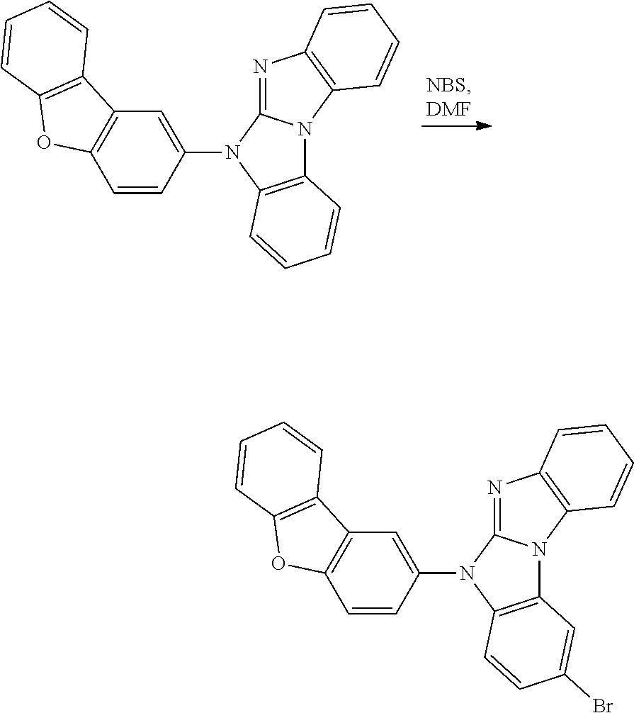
C1=C(N2C3=C(N4C2=NC2=C4C=CC=C2)C=CC=C3)C=CC2=C1C1=C(O2)C=CC=C1.C1=C(N2C3=C(N4C2=NC2=C4C=CC=C2)C=C(Br)C=C3)C=CC2=C1C1=C(O2)C=CC=C1
